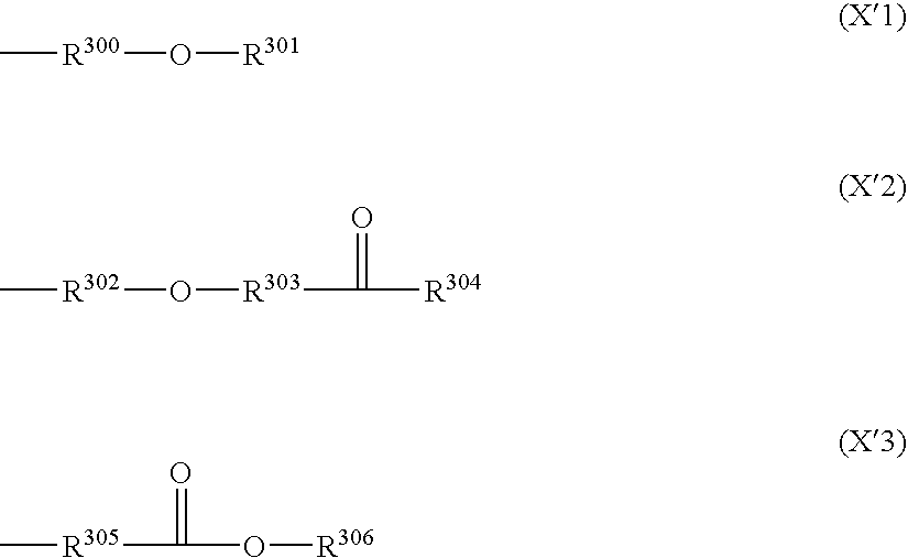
C[R305]C(O[R306])=O.C[R302]O[R303]C(=O)[R304].C[R300]O[R301]
